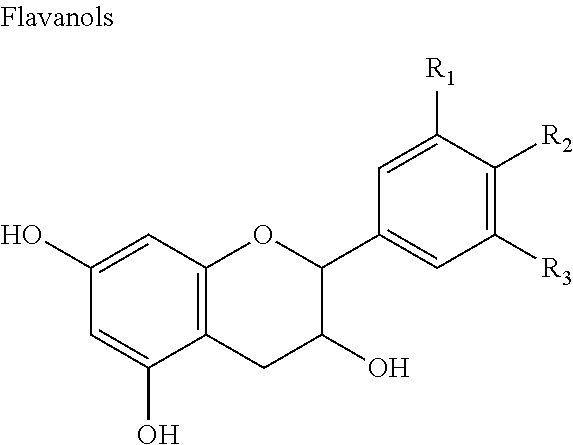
C12=C(C=C(O)C=C1O)OC(C1=CC([R3])=C([R2])C([R1])=C1)C(O)C2
